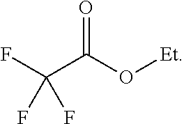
FC(C(O[Et])=O)(F)F
